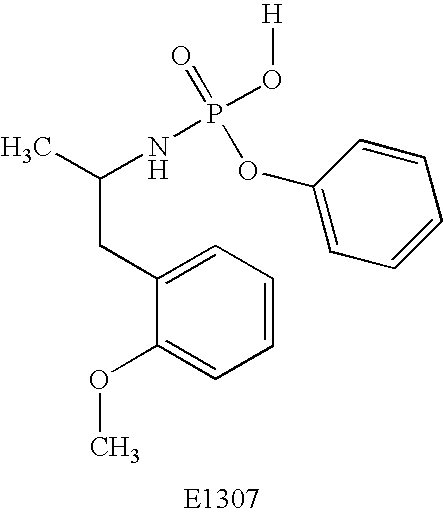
CC(NP(O[H])(OC1=CC=CC=C1)=O)CC1=CC=CC=C1OC
